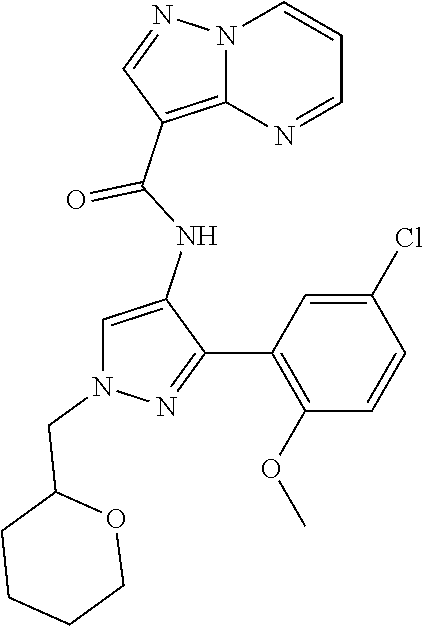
N12C(=C(C(NC3=CN(CC4CCCCO4)N=C3C3=C(OC)C=CC(Cl)=C3)=O)C=N1)N=CC=C2
